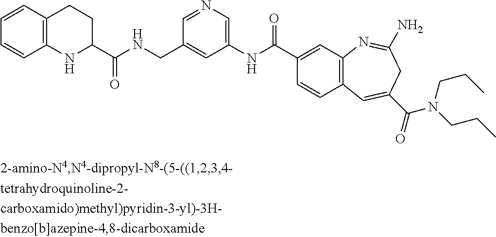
N1=CC(CNC(C2NC3=C(C=CC=C3)CC2)=O)=CC(NC(C2=CC3=C(C=C2)C=C(C(=O)N(CCC)CCC)CC(N)=N3)=O)=C1
